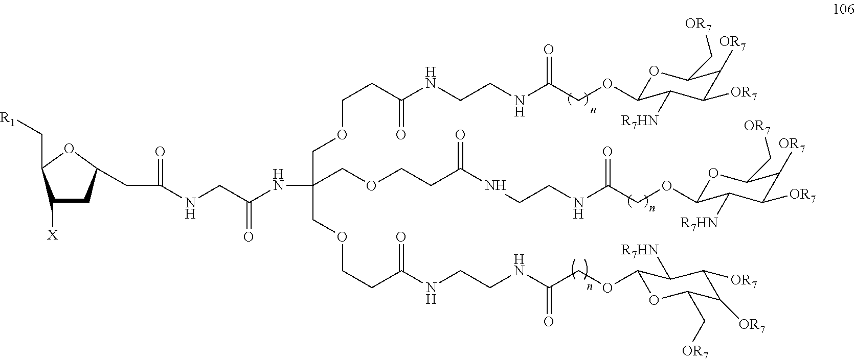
C1([X])CC(CC(NCC(NC(COCCC(NCCNC(COC2OC(C[OR7])C([OR7])C([OR7])C2[R7HN])=O)=O)(COCCC(NCCNC(COC2OC(C[OR7])C([OR7])C([OR7])C2[R7HN])=O)=O)COCCC(NCCNC(COC2OC(C[OR7])C([OR7])C([OR7])C2[R7HN])=O)=O)=O)=O)OC1C[R1]
